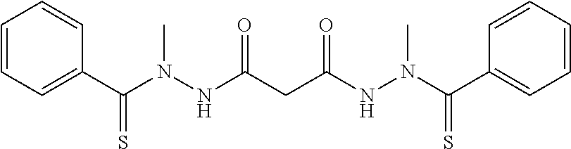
C1=CC=C(C(N(NC(CC(NN(C(C2=CC=CC=C2)=S)C)=O)=O)C)=S)C=C1
